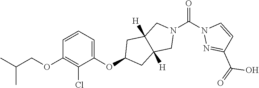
C1(OC2CC3([H])C([H])(C2)CN(C(N2N=C(C(=O)O)C=C2)=O)C3)=CC=CC(OCC(C)C)=C1Cl
